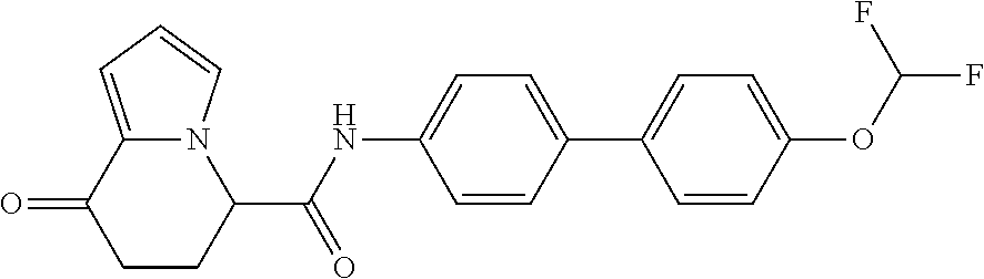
C1CC(C(NC2=CC=C(C3=CC=C(OC(F)F)C=C3)C=C2)=O)N2C(=CC=C2)C1=O
